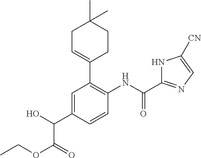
C1=C(C(O)C(OCC)=O)C=CC(NC(=O)C2=NC=C([CN])N2)=C1C1=CCC(C)(C)CC1
